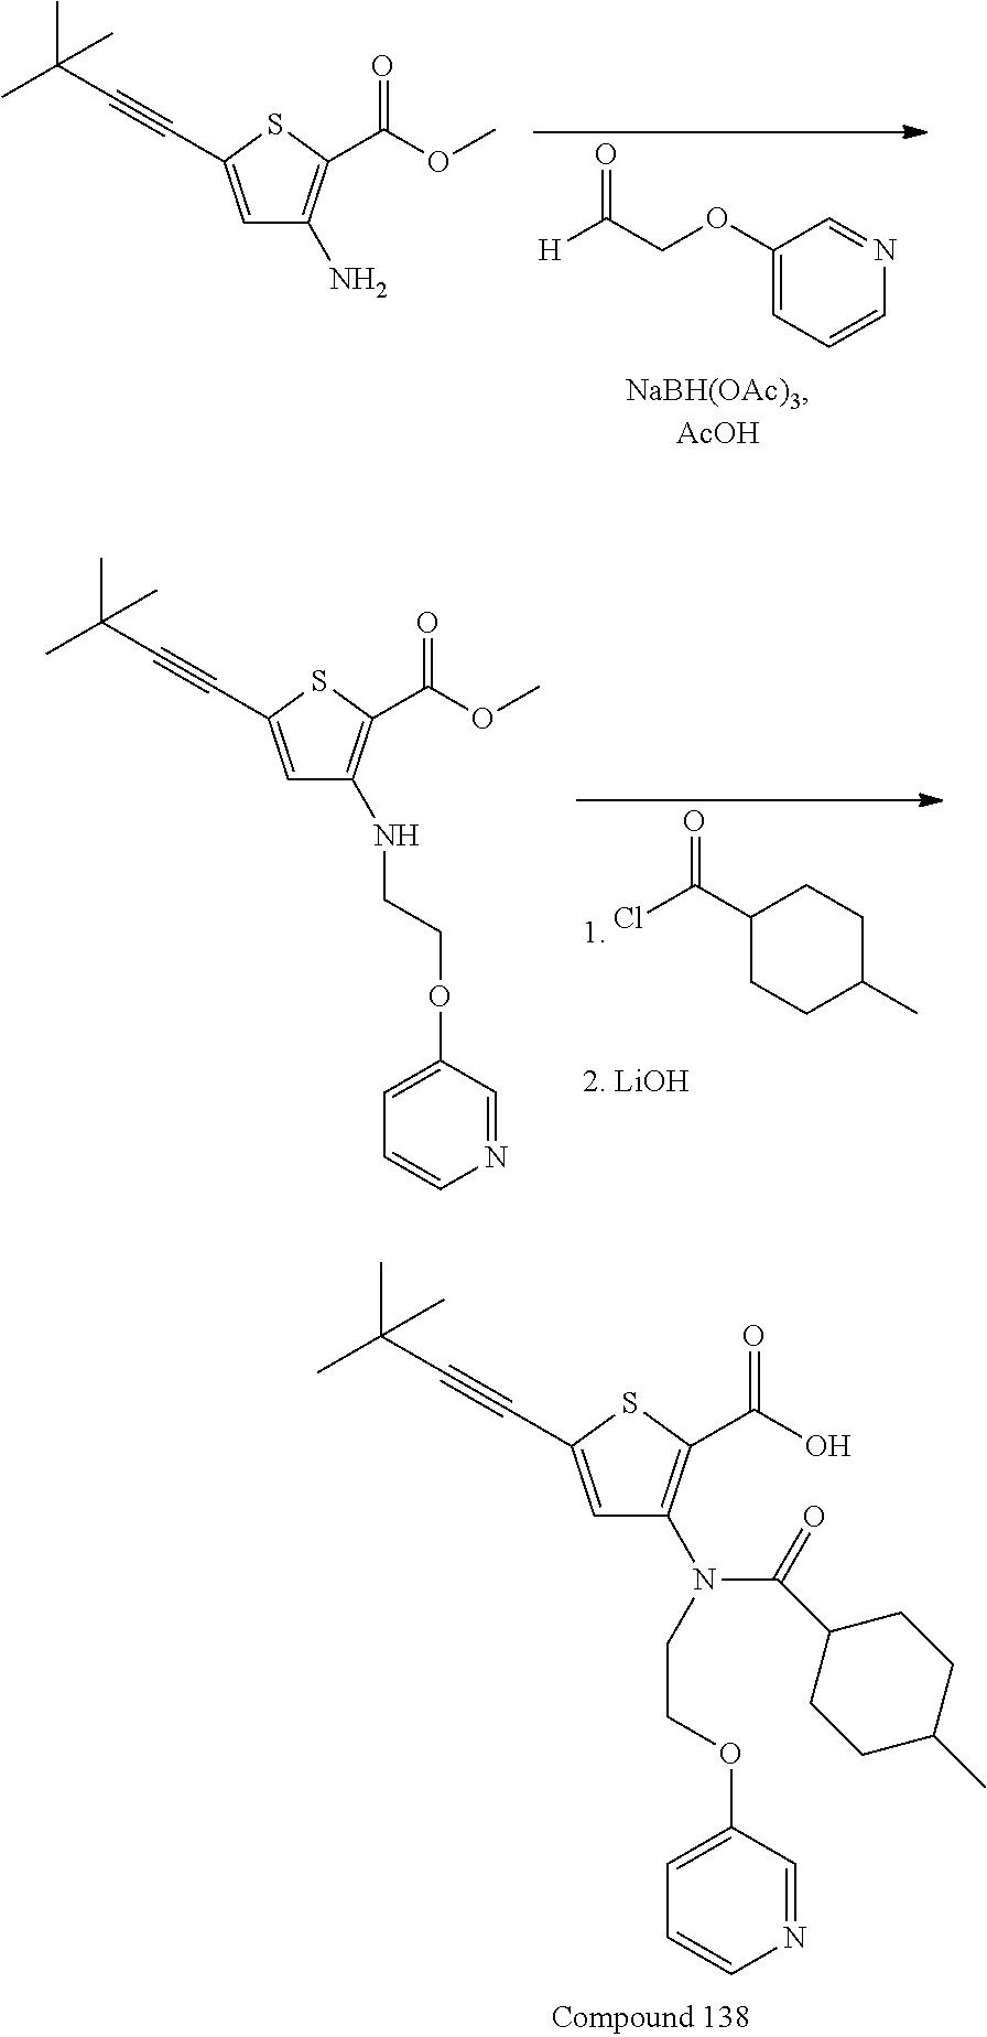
C1=C(C#CC(C)(C)C)SC(C(O)=O)=C1N(C(=O)C1CCC(C)CC1)CCOC1=CC=CN=C1.C1(OCC([H])=O)=CC=CN=C1.C1=C(C#CC(C)(C)C)SC(C(OC)=O)=C1N.C1(C(Cl)=O)CCC(C)CC1.C1=C(C#CC(C)(C)C)SC(C(OC)=O)=C1NCCOC1=CC=CN=C1
